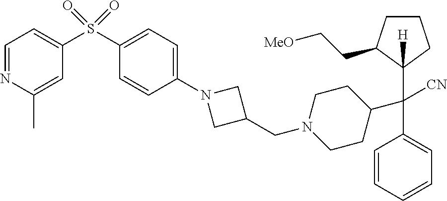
C1=CC=CC=C1C(C1CCN(CC2CN(C3=CC=C(S(C4=CC=NC(C)=C4)(=O)=O)C=C3)C2)CC1)([CN])C1([H])C(CC[MeO])CCC1
